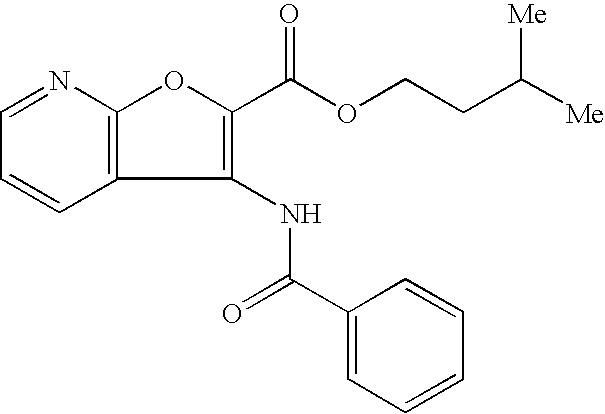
C12=C(N=CC=C1)OC(C(OCCC([Me])[Me])=O)=C2NC(C1=CC=CC=C1)=O
